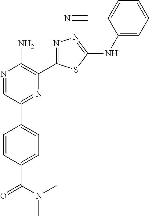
N1=CC(C2=CC=C(C(=O)N(C)C)C=C2)=NC(C2=NN=C(NC3=CC=CC=C3C#N)S2)=C1N
